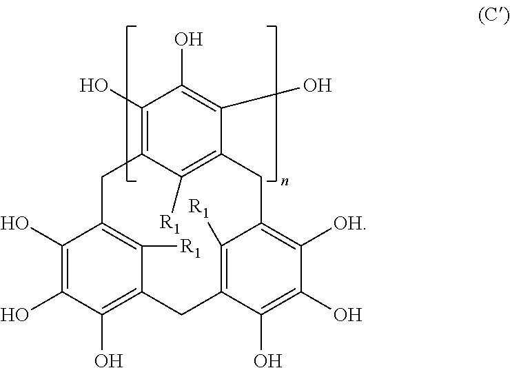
C1(O)=C2C([R1])=C(C(O)=C1O)CC1=C([OH])C(O)=C(O)C(=C1[R1])CC1=C(O)C(O)=C(O)C(=C1[R1])C2
